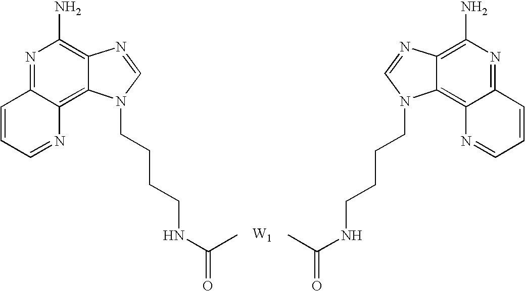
[W1].N1=C2C(=C3C(=C1N)N=CN3CCCCNC(=O)C)N=CC=C2.N1=C2C(=C3C(=C1N)N=CN3CCCCNC(=O)C)N=CC=C2
